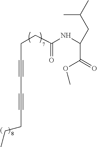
C(C#CC#CCCC)CC(NC(CC(C)C)C(OC)=O)=O
